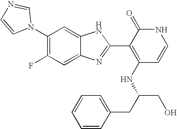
C1=C2C(=CC(N3C=NC=C3)=C1F)NC(C1=C(NC(CO)CC3=CC=CC=C3)C=CNC1=O)=N2
